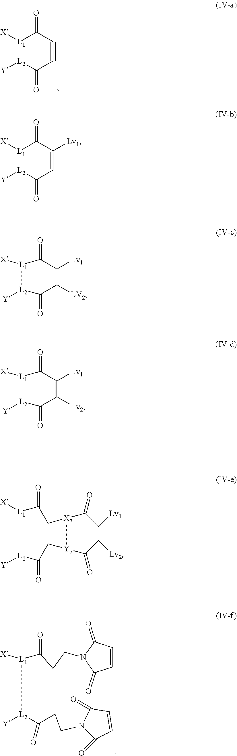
[L1](C(C#CC([L2][Y])=O)=O)[X].[L1](C(C(=CC([L2][Y])=O)[Lv1])=O)[X].C1=CC(=O)N(CCC([L1]([X])[L2]([Y])C(CCN2C(=O)C=CC2=O)=O)=O)C1=O.[X][L1](C(C[Lv1])=O)[L2]([Y])C(=O)C[LV2].[X][L1]C(=O)C(=C(C([L2][Y])=O)[Lv2])[Lv1].[X][L1]C(C[X7](C(C[Lv1])=O)[Y7](CC([L2][Y])=O)C(C[Lv2])=O)=O
